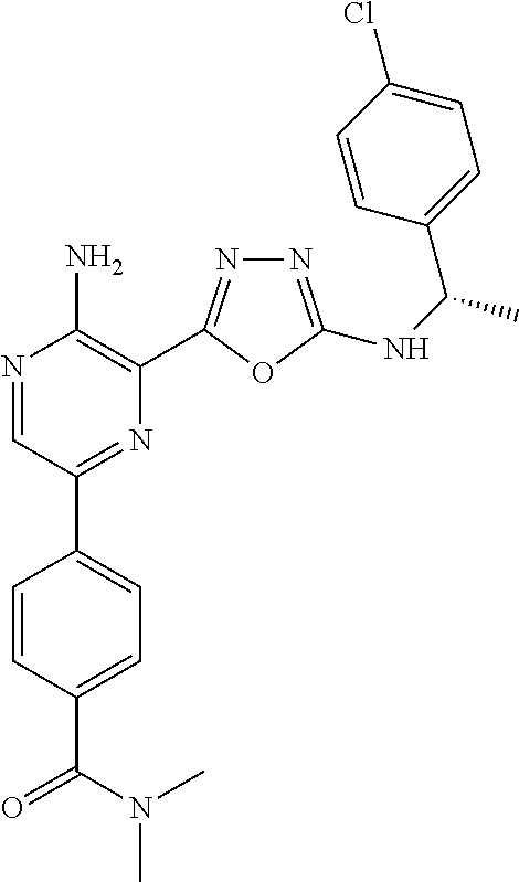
N1=C(NC(C)C2=CC=C(Cl)C=C2)OC(C2=C(N)N=CC(C3=CC=C(C(N(C)C)=O)C=C3)=N2)=N1
